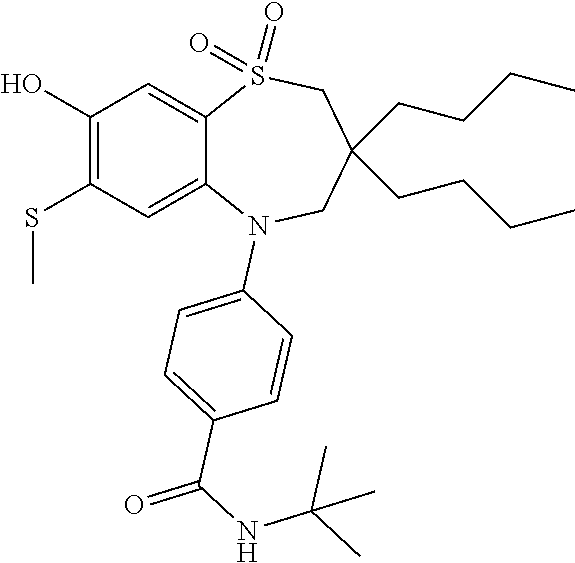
OC1=C(SC)C=C2C(=C1)S(=O)(=O)CC(CCCC)(CCCC)CN2C1=CC=C(C(NC(C)(C)C)=O)C=C1
